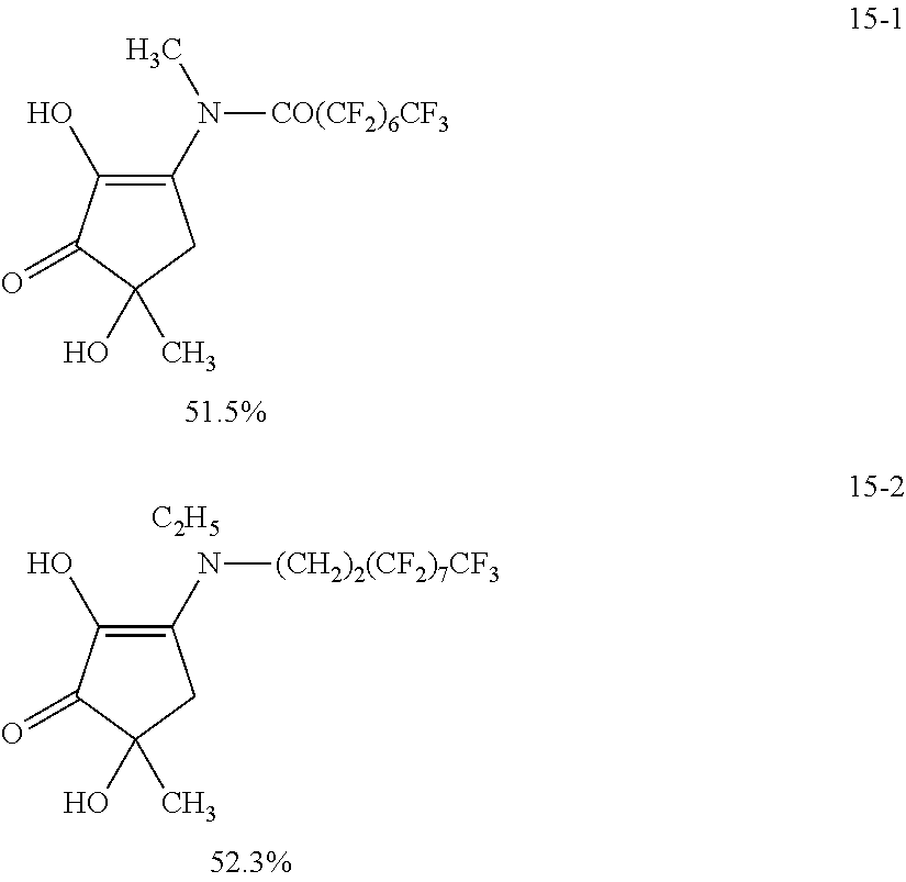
C1(N(C)[CO(CF2)6CF3])=C(O)C(=O)C(O)(C)C1.C1(N[(CH2)2(CF2)7CF3])=C(O)C(=O)C(O)(C)C1.[C2H5]
